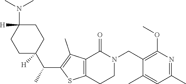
C1(C)=CC(C)=NC(OC)=C1CN1CCC2=C(C(C)=C(C(C)C3([H])CCC([H])(N(C)C)CC3)S2)C1=O
